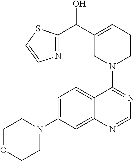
C1OCCN(C2=CC=C3C(=C2)N=CN=C3N2CCC=C(C(C3=NC=CS3)O)C2)C1
